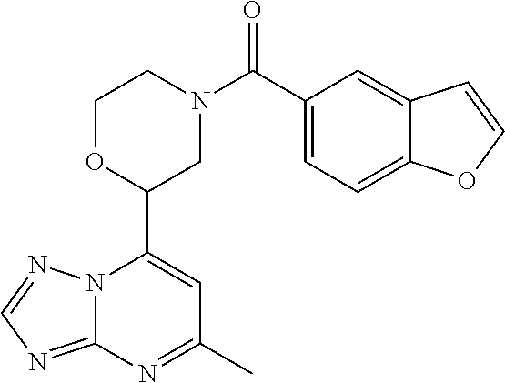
N12C(=NC=N1)N=C(C)C=C2C1CN(C(=O)C2=CC=C3C(=C2)C=CO3)CCO1
